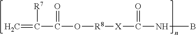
C=C([R7])C(=O)O[R8][X]C(=O)NB
